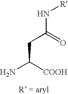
C(CC(N[R])=O)([COOH])N
